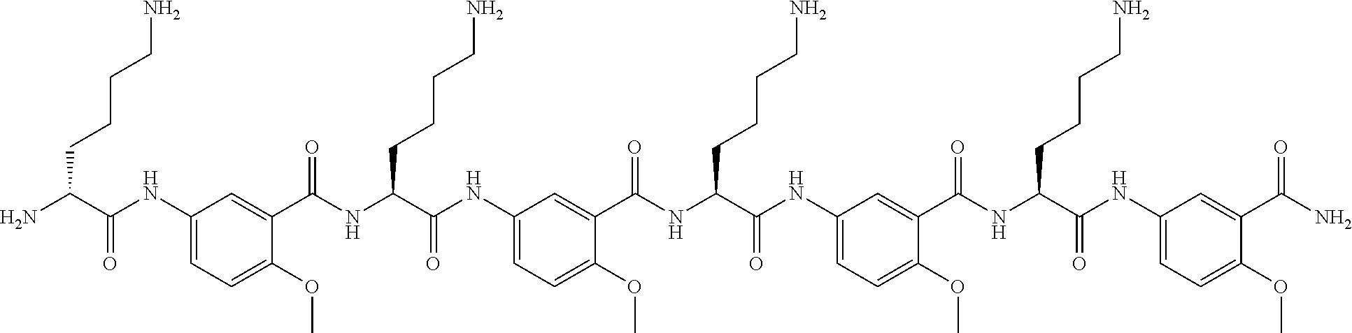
C1(C(N)=O)=CC(NC(C(NC(C2=CC(NC(C(NC(C3=CC(NC(C(NC(C4=CC(NC(C(N)CCCCN)=O)=CC=C4OC)=O)CCCCN)=O)=CC=C3OC)=O)CCCCN)=O)=CC=C2OC)=O)CCCCN)=O)=CC=C1OC
